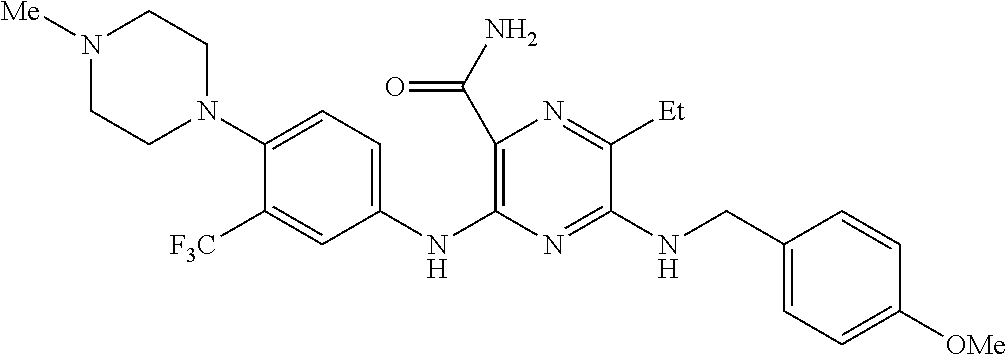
C1(C(N)=O)=C(NC2=CC=C(N3CCN([Me])CC3)C([F3C])=C2)N=C(NCC2=CC=C([OMe])C=C2)C([Et])=N1
